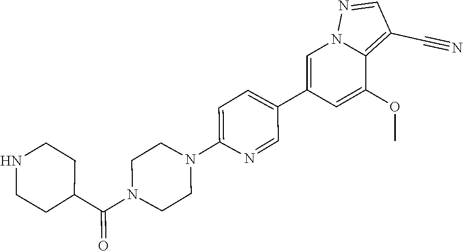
C1(C2=CC=C(N3CCN(C(C4CCNCC4)=O)CC3)N=C2)=CN2C(=C(C#N)C=N2)C(OC)=C1
